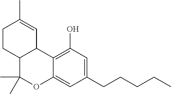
C1CC2C(C=C1C)C1=C(O)C=C(CCCCC)C=C1OC2(C)C
